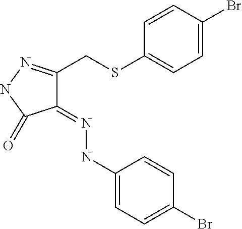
C1(=NNC2=CC=C(Br)C=C2)C(CSC2=CC=C(Br)C=C2)=NNC1=O
